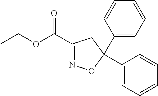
C1(C(=O)OCC)=NOC(C2=CC=CC=C2)(C2=CC=CC=C2)C1
